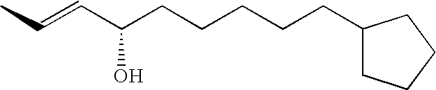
CC=CC(CCCCCC1CCCC1)O
